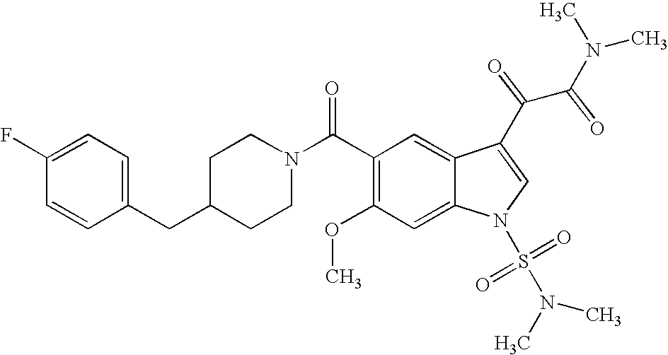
C1(F)=CC=C(CC2CCN(C(C3=C(OC)C=C4C(=C3)C(C(C(N(C)C)=O)=O)=CN4S(N(C)C)(=O)=O)=O)CC2)C=C1
